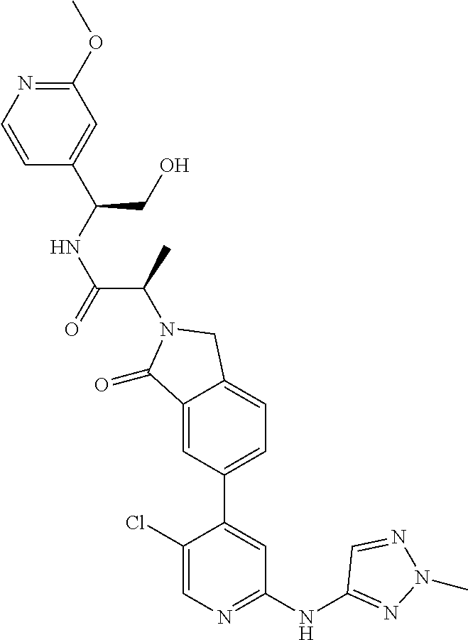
C1(=O)C2=CC(C3=CC(NC4=NN(C)N=C4)=NC=C3Cl)=CC=C2CN1C(C(=O)NC(C1=CC(OC)=NC=C1)CO)C
